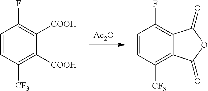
C1=CC([CF3])=C2C(=C1F)C(=O)OC2=O.C1=CC([CF3])=C([COOH])C([COOH])=C1F.[Ac2O]
